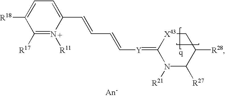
C1(C=CC=C[Y]=C2N([R21])C([R27])C([R28])C[X43]2)=CC=C([R18])C([R17])=[N+]1[R11]
